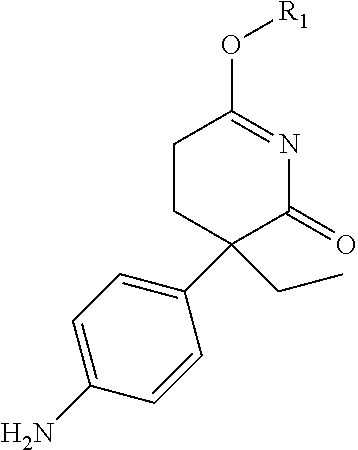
C1CC(CC)(C2=CC=C(N)C=C2)C(=O)N=C1O[R1]
